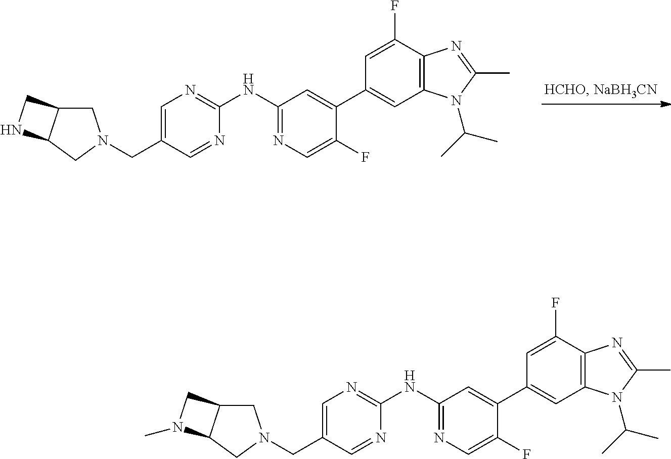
C1C2C(CN1CC1=CN=C(NC3=NC=C(F)C(C4=CC5=C(C(F)=C4)N=C(C)N5C(C)C)=C3)N=C1)NC2.C1C2C(CN1CC1=CN=C(NC3=NC=C(F)C(C4=CC5=C(C(F)=C4)N=C(C)N5C(C)C)=C3)N=C1)N(C)C2
